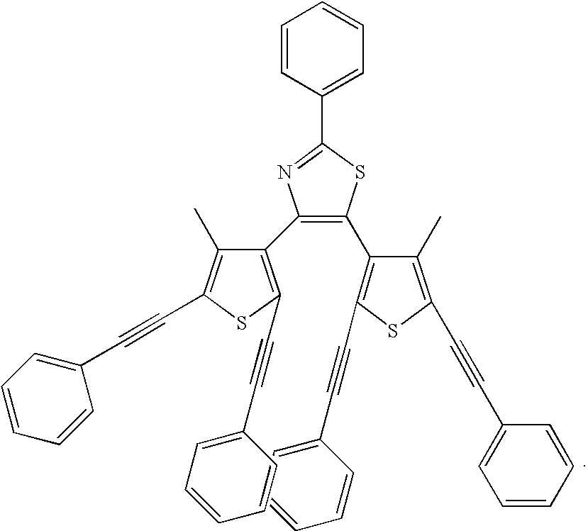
C1=CC(C2=NC(C3=C(C#CC4=CC=CC=C4)SC(C#CC4=CC=CC=C4)=C3C)=C(C3=C(C#CC4=CC=CC=C4)SC(C#CC4=CC=CC=C4)=C3C)S2)=CC=C1
